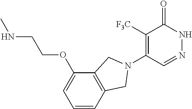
C1([F3C])=C(N2CC3=C(C(OCCNC)=CC=C3)C2)C=NNC1=O
